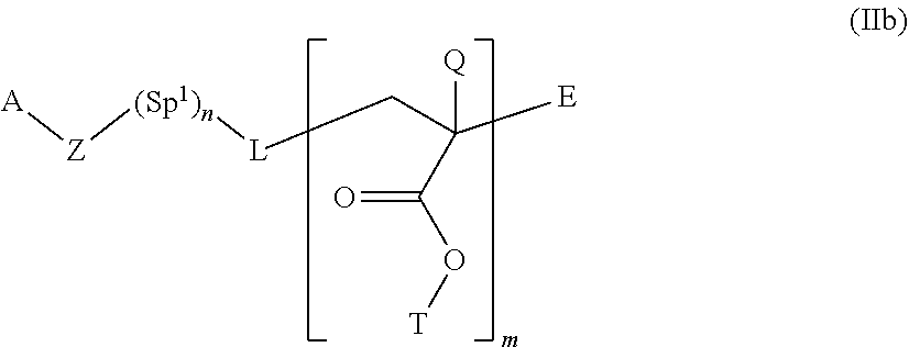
[Z]([(Sp1)n][L]CC([Q])([E])C(=O)O[T])[A]
